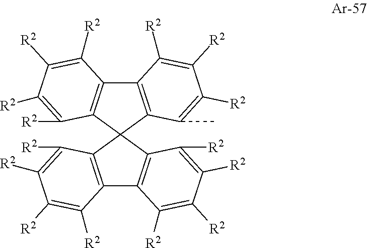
C12=C(C([R2])=C([R2])C([R2])=C1[R2])C1(C3=C2C([R2])=C([R2])C([R2])=C3[R2])C2=C(C3=C1C([R2])=C([R2])C([R2])=C3[R2])C([R2])=C([R2])C([R2])=C2C
